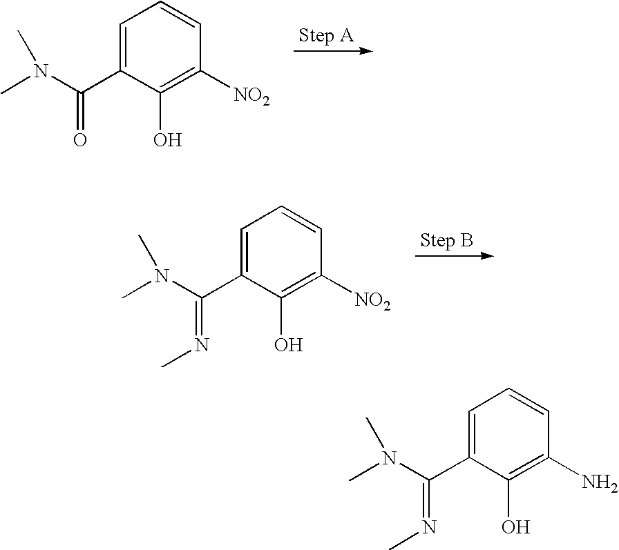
C1=C(C(N(C)C)=O)C(O)=C([NO2])C=C1.C1=C(C(N(C)C)=NC)C(O)=C([NO2])C=C1.C1=C(C(N(C)C)=NC)C(O)=C(N)C=C1
